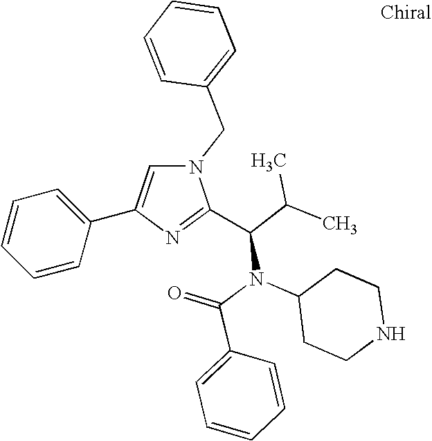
N1(CC2=CC=CC=C2)C=C(C2=CC=CC=C2)N=C1C(C(C)C)N(C(=O)C1=CC=CC=C1)C1CCNCC1
